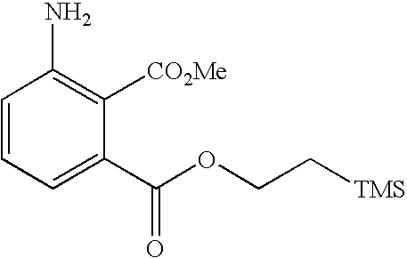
C1=CC=C(C(OCC[TMS])=O)C([CO2Me])=C1N
